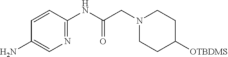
C1(N)=CN=C(NC(=O)CN2CCC([OTBDMS])CC2)C=C1
